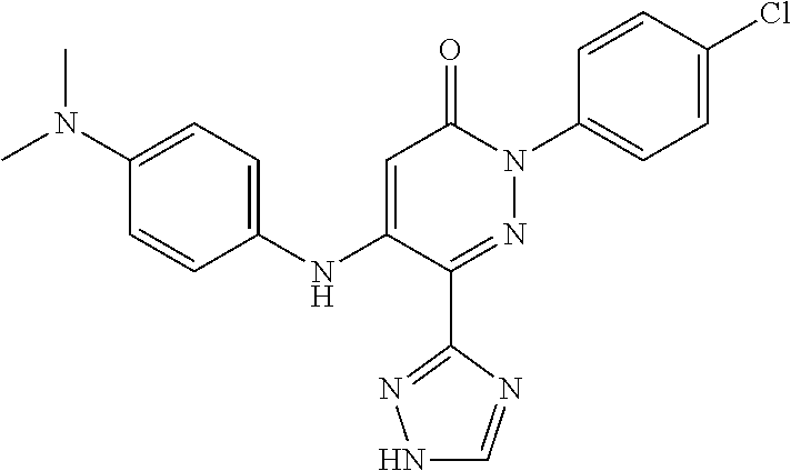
C1(C2=NN(C3=CC=C(Cl)C=C3)C(=O)C=C2NC2=CC=C(N(C)C)C=C2)=NNC=N1
